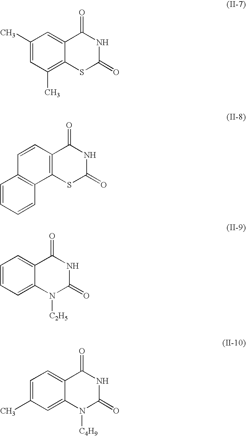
C1(C)=CC(C)=C2C(=C1)C(=O)NC(=O)S2.C1=CC2=C(C3=C1C=CC=C3)SC(=O)NC2=O.C1=C(C)C=C2C(=C1)C(=O)NC(=O)N2[C4H9].C1=CC=C2C(=C1)C(=O)NC(=O)N2[C2H5]
